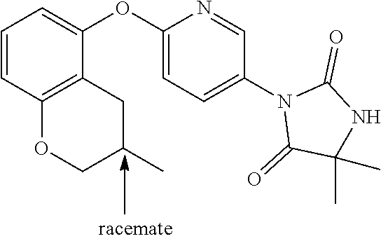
C1=CC2=C(C(OC3=CC=C(N4C(=O)C(C)(C)NC4=O)C=N3)=C1)CC(C)CO2
